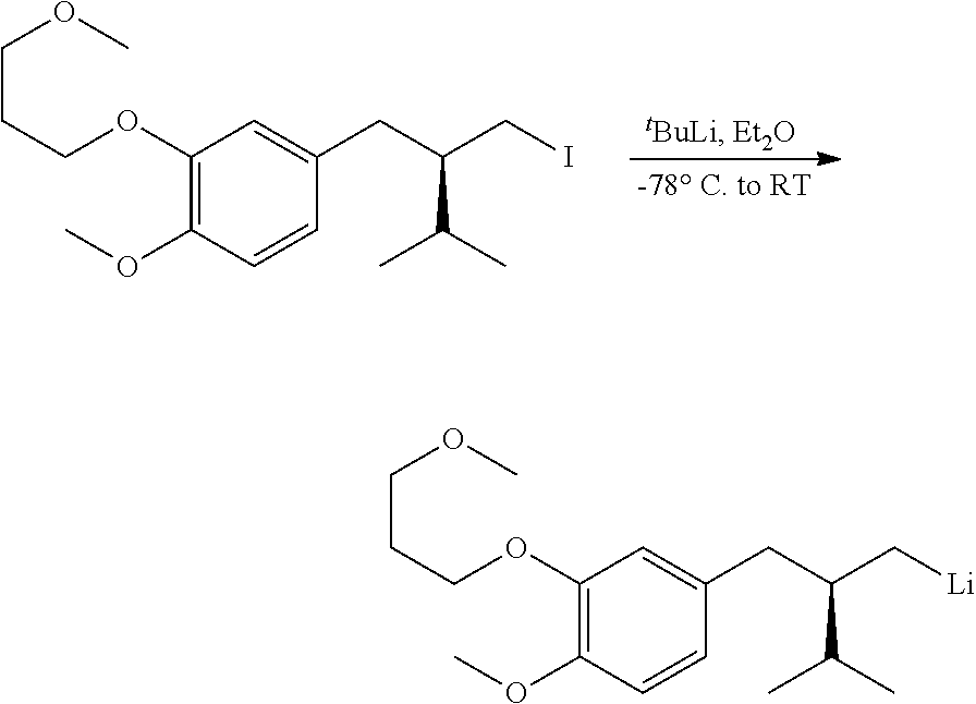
C1(OCCCOC)=C(OC)C=CC(CC(CI)C(C)C)=C1.C1(OCCCOC)=C(OC)C=CC(CC(C[Li])C(C)C)=C1
